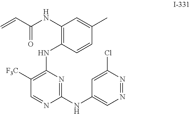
C1(NC(C=C)=O)=C(NC2=C([F3C])C=NC(NC3=CN=NC(Cl)=C3)=N2)C=CC(C)=C1
